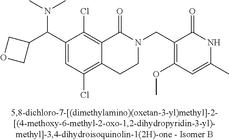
C1(C(C2=CC(Cl)=C3C(=C2Cl)C(=O)N(CC2=C(OC)C=C(C)NC2=O)CC3)N(C)C)COC1
